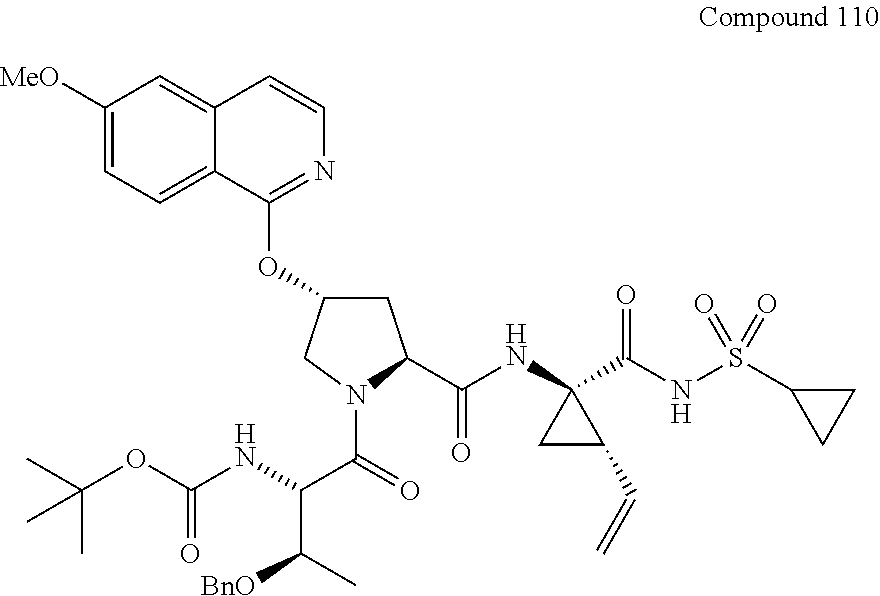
C12=CC([MeO])=CC=C1C(OC1CC(C(=O)NC3(C(NS(C4CC4)(=O)=O)=O)CC3C=C)N(C(=O)C(NC(OC(C)(C)C)=O)C(C)[BnO])C1)=NC=C2
